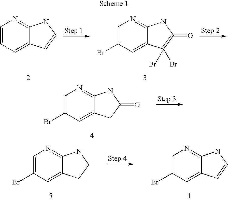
C1=CC=C2C(=N1)NC=C2.C1=C(Br)C=C2C(=N1)NC(=O)=C2(Br)Br.C1=C(Br)C=C2C(=N1)NC(=O)C2.C1=C(Br)C=C2C(=N1)NCC2.C1=C(Br)C=C2C(=N1)NC=C2
